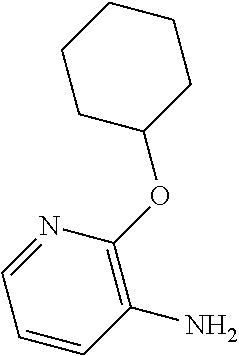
C1=CC(N)=C(OC2CCCCC2)N=C1
